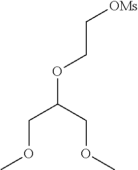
C(COC(COC)COC)[OMs]
